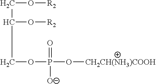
O(P(OCC(CO[R2])O[R2])(=O)[O-])[CH2CH(NH3)COOH]
